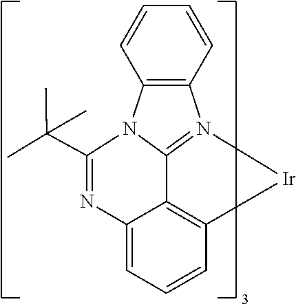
C12=C(N3C4=N1[Ir]C1=C4C(=CC=C1)N=C3C(C)(C)C)C=CC=C2
